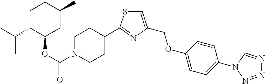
N1=NN(C2=CC=C(OCC3=CSC(C4CCN(C(OC5CC(C)CCC5C(C)C)=O)CC4)=N3)C=C2)C=N1
